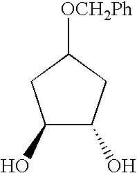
C1(O)C(O)CC([OCH2Ph])C1
